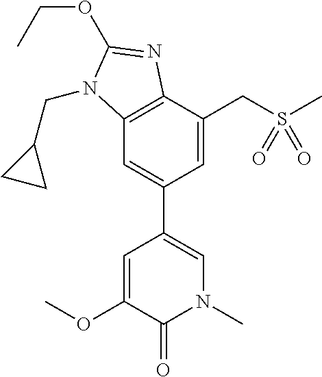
C12=C(C(CS(C)(=O)=O)=CC(C3=CN(C)C(=O)C(OC)=C3)=C1)N=C(OCC)N2CC1CC1
